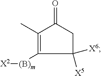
C1([X6])([X5])CC(=O)C(C)=C1[(B)m][X2]
